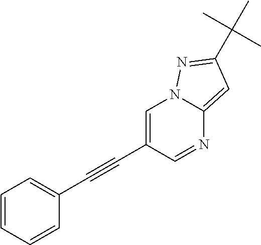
C1=CC=CC(C#CC2=CN3C(=CC(C(C)(C)C)=N3)N=C2)=C1
